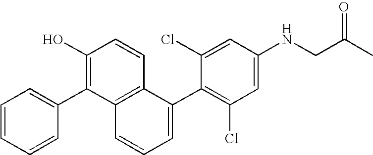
C1(O)=C(C2=CC=CC=C2)C2=C(C=C1)C(C1=C(Cl)C=C(NCC(C)=O)C=C1Cl)=CC=C2
